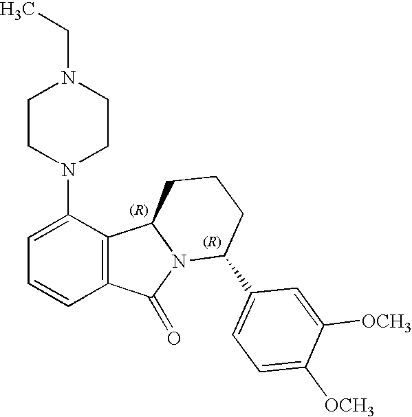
C1CN(C2=CC=CC3=C2C2N(C3=O)C(C3=CC=C([OCH3])C([OCH3])=C3)CCC2)CCN1CC
